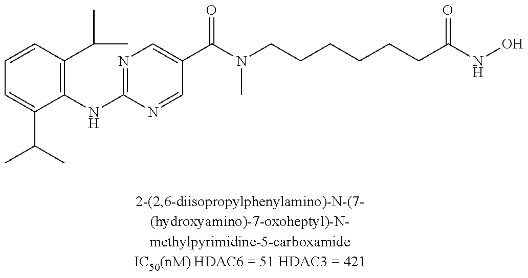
C1=CC(C(C)C)=C(NC2=NC=C(C(N(CCCCCCC(NO)=O)C)=O)C=N2)C(C(C)C)=C1
